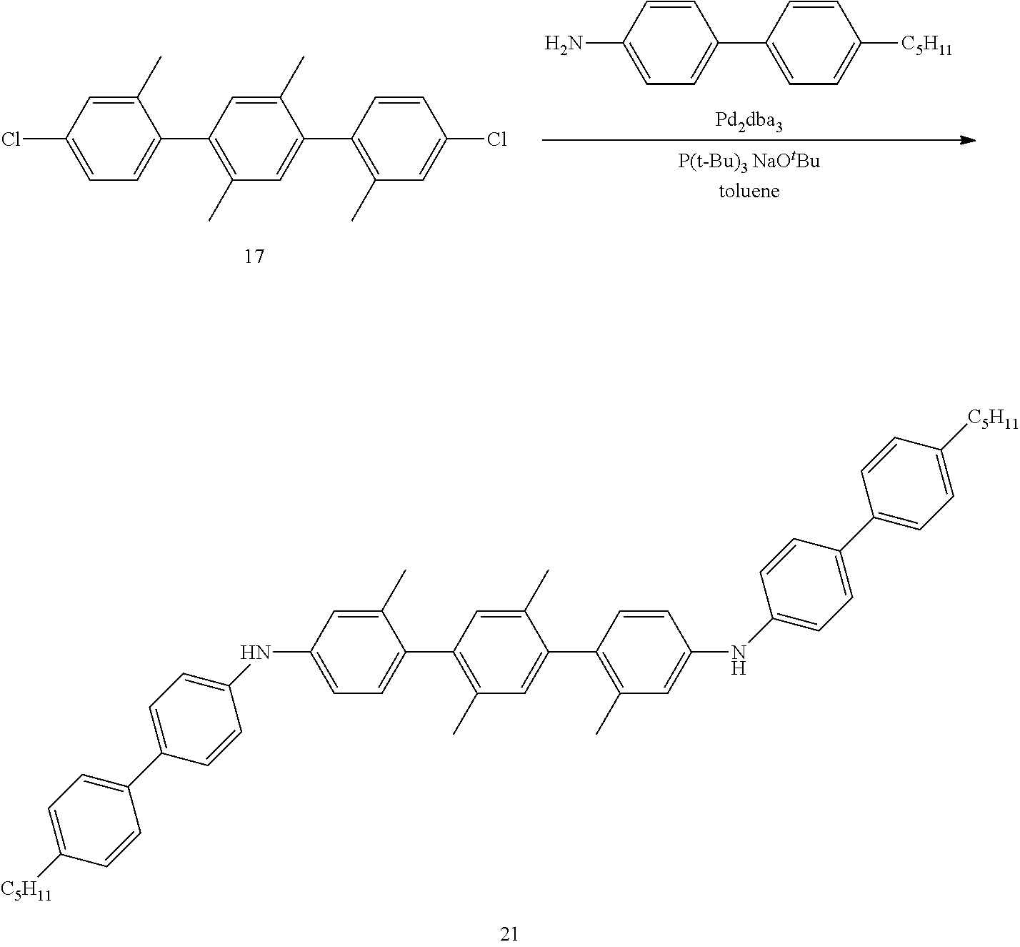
C1(NC2=CC=C(C3=CC=C([C5H11])C=C3)C=C2)=CC=C(C2=C(C)C=C(C3=C(C)C=C(NC4=CC=C(C5=CC=C([C5H11])C=C5)C=C4)C=C3)C(C)=C2)C(C)=C1.C1(Cl)=CC=C(C2=C(C)C=C(C3=C(C)C=C(Cl)C=C3)C(C)=C2)C(C)=C1.C1(N)=CC=C(C2=CC=C([C5H11])C=C2)C=C1
